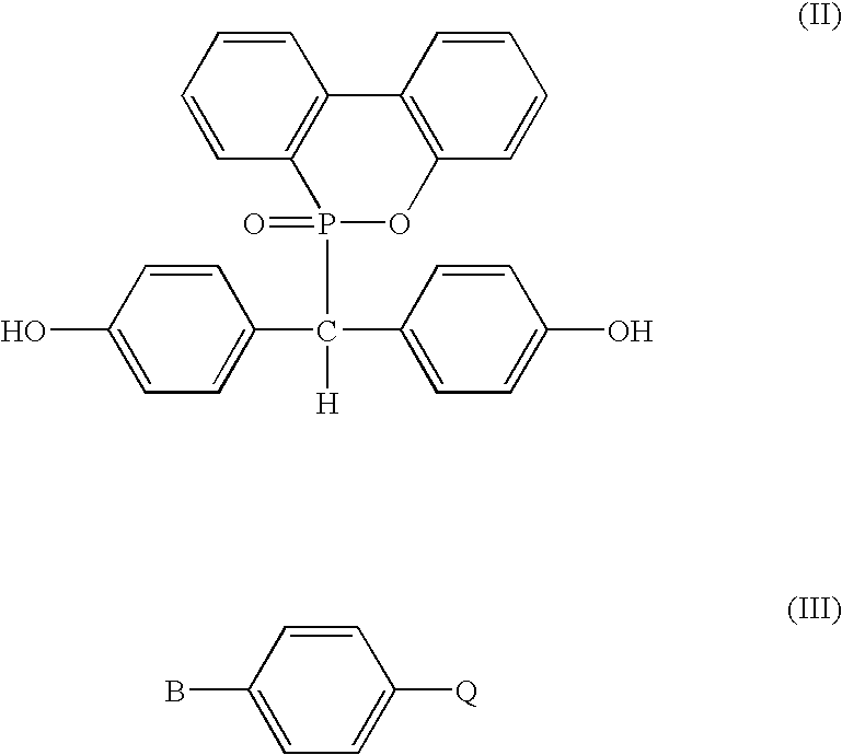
OC1=CC=C(C(P2(=O)OC3=C(C4=C2C=CC=C4)C=CC=C3)([H])C2=CC=C(O)C=C2)C=C1.BC1=CC=C([Q])C=C1
